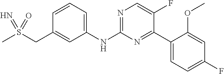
C1=CC=C(NC2=NC=C(F)C(C3=CC=C(F)C=C3OC)=N2)C=C1CS(C)(=N)=O
